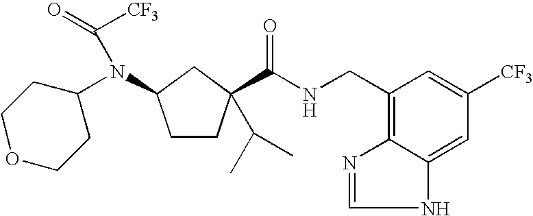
C1COCCC1N(C(=O)[CF3])C1CC(C(NCC2=C3N=CNC3=CC([CF3])=C2)=O)(C(C)C)CC1
